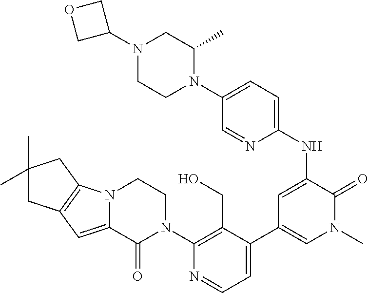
N12C(=CC3=C1CC(C)(C)C3)C(=O)N(C1=C(CO)C(C3=CN(C)C(=O)C(NC4=CC=C(N5C(C)CN(C6COC6)CC5)C=N4)=C3)=CC=N1)CC2
